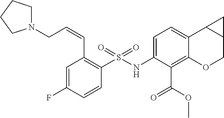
C(C1=C(S(NC2=CC=C3C(=C2C(OC)=O)OCC2C3C2)(=O)=O)C=CC(F)=C1)=CCN1CCCC1
